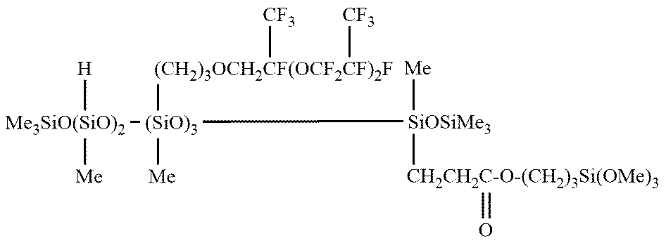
[Me3SiO(SiO)2]([(SiO)3]([(CH2)3OCH2CF(OCF2CF)2F]([CF3])[CF3])([Me])[SiOSiMe3]([Me])[CH2CH2C-O-(CH2)3Si(OMe)3]=O)([Me])[H]
